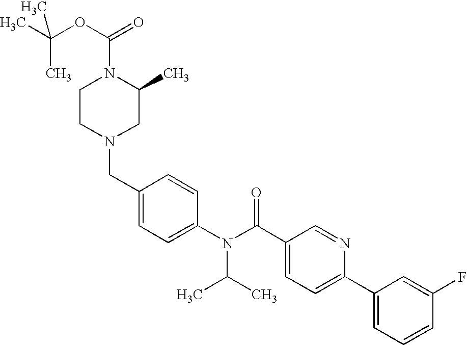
CC(OC(=O)N1CCN(CC2=CC=C(N(C(C3=CC=C(C4=CC=CC(F)=C4)N=C3)=O)C(C)C)C=C2)CC1C)(C)C
